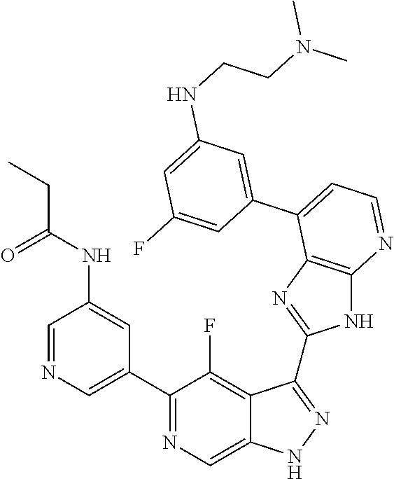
C1=NC=C(C2=NC=C3C(=C2F)C(C2=NC4=C(N2)N=CC=C4C2=CC(NCCN(C)C)=CC(F)=C2)=NN3)C=C1NC(CC)=O
